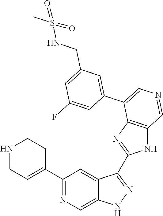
C1(C2=CCNCC2)=NC=C2C(=C1)C(C1=NC3=C(N1)C=NC=C3C1=CC(CNS(C)(=O)=O)=CC(F)=C1)=NN2
